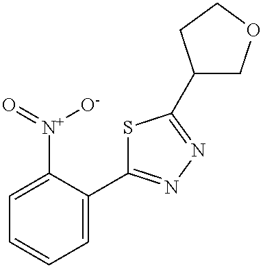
C1=C([N+](=O)[O-])C(C2=NN=C(C3COCC3)S2)=CC=C1
